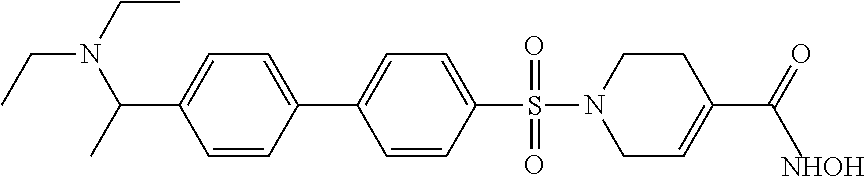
C1=CC(C2=CC=C(S(=O)(=O)N3CC=C(C(=O)C)CC3)C=C2)=CC=C1C(N(CC)CC)C.[NHOH]
